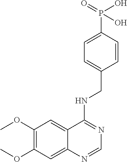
C1(OC)=C(OC)C=C2C(=C1)C(NCC1=CC=C(P(O)(=O)O)C=C1)=NC=N2
